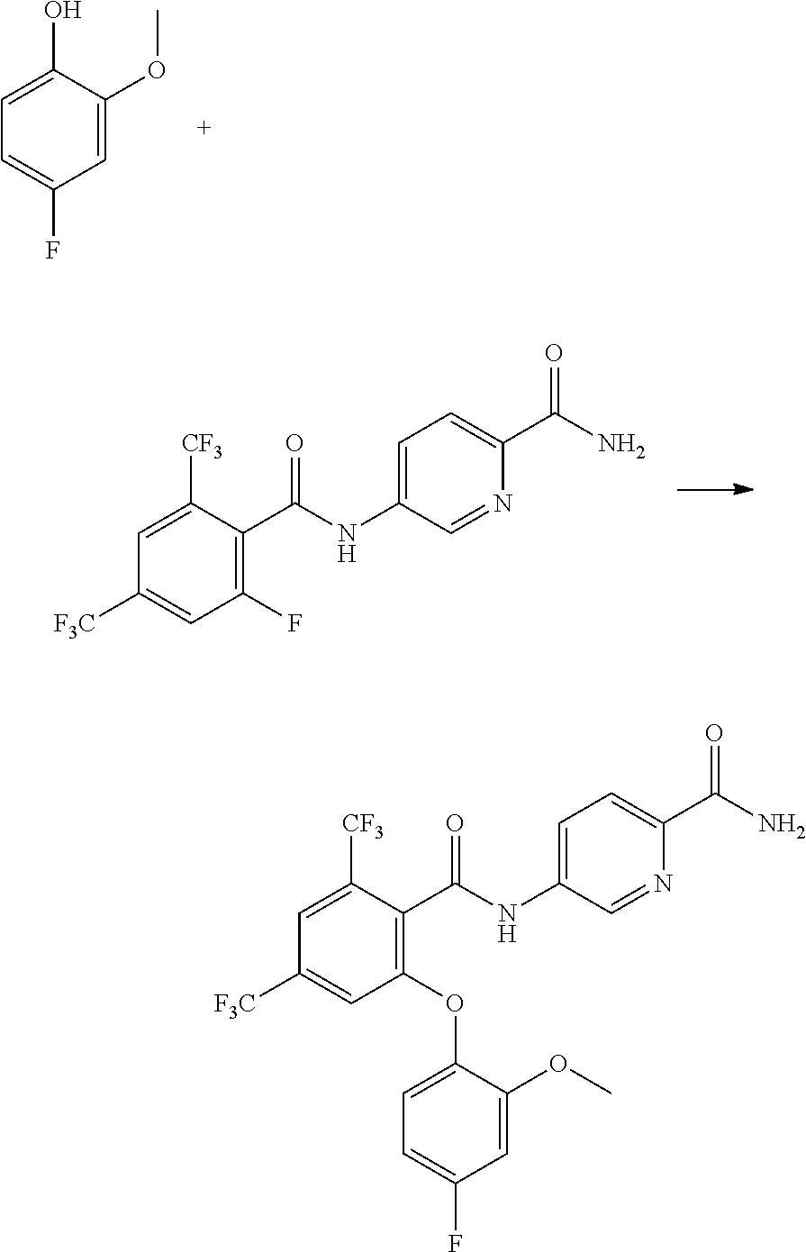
C1=C(OC)C(O)=CC=C1F.C1=C(NC(C2=C(F)C=C([F3C])C=C2[CF3])=O)C=NC(C(N)=O)=C1.C1=C(NC(C2=C(OC3=CC=C(F)C=C3OC)C=C([F3C])C=C2[CF3])=O)C=NC(C(N)=O)=C1
